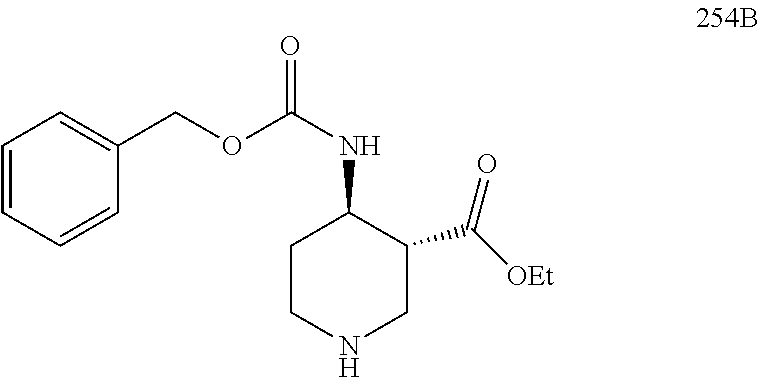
C1=CC=CC(COC(NC2CCNCC2C([OEt])=O)=O)=C1
